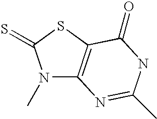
N1(C)C2=C(SC1=S)C(=O)NC(C)=N2
